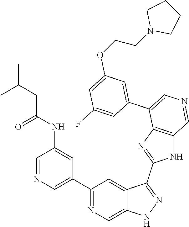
C1(C2=CN=CC(NC(=O)CC(C)C)=C2)=NC=C2C(=C1)C(C1=NC3=C(N1)C=NC=C3C1=CC(OCCN3CCCC3)=CC(F)=C1)=NN2
